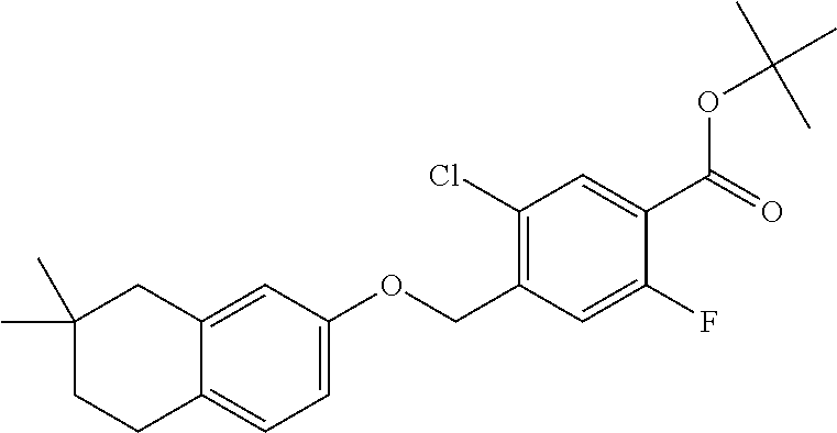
C1(F)=CC(COC2=CC=C3C(=C2)CC(C)(C)CC3)=C(Cl)C=C1C(OC(C)(C)C)=O
